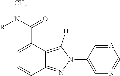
C1(C(N([R])C)=O)=CC=CC2=NN(C3=CN=C[A]=C3)C([H])=C12
